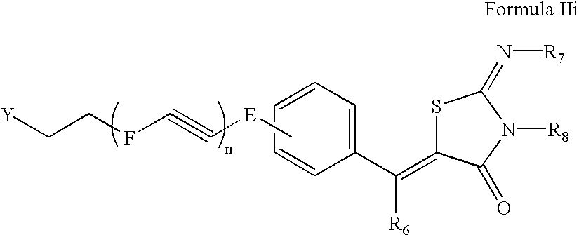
S1C(=C(C2=CC=CC=C2)[R6])C(=O)N([R8])C1=N[R7].C[E]C#CFCC[Y]
